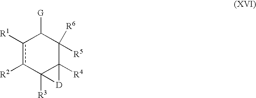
c1([R1])c([R2])C2([R3])C([R4])(C([R5])([R6])C1[G])[D]2
